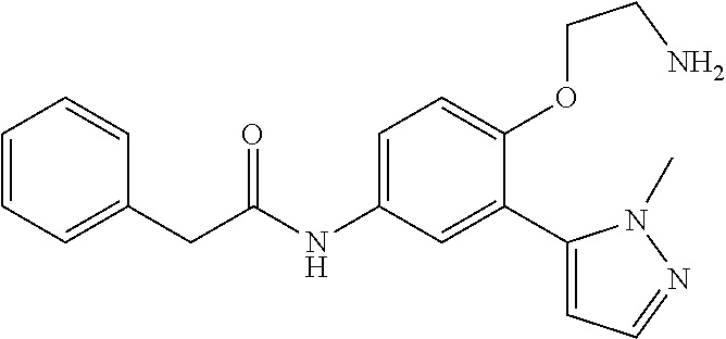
C1=C(CC(=O)NC2=CC=C(OCCN)C(C3=CC=NN3C)=C2)C=CC=C1
